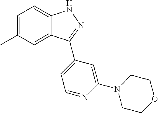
C1=C(C)C=C2C(=C1)NN=C2C1=CC=NC(N2CCOCC2)=C1
